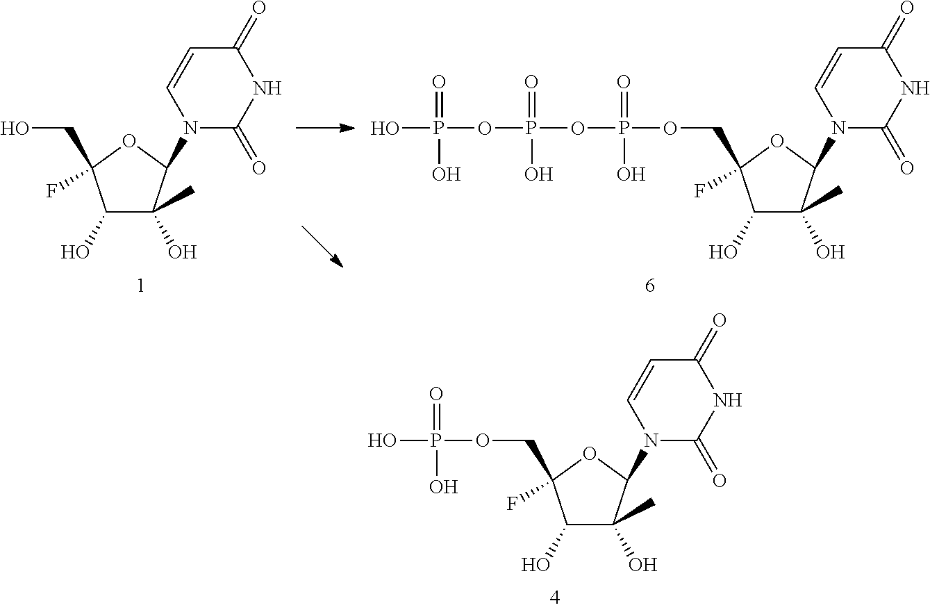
C1(O)C(C)(O)C(N2C(=O)NC(=O)C=C2)OC1(CO)F.C1(O)C(C)(O)C(N2C(=O)NC(=O)C=C2)OC1(COP(OP(OP(O)(=O)O)(=O)O)(=O)O)F.C1(O)C(C)(O)C(N2C(=O)NC(=O)C=C2)OC1(COP(O)(=O)O)F
